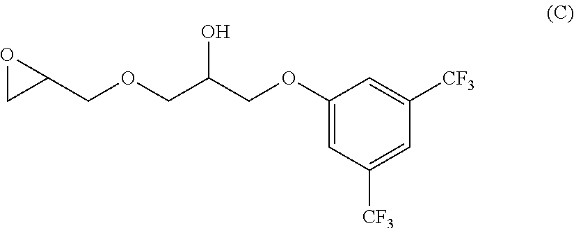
C(OCC(COC1=CC([CF3])=CC([CF3])=C1)O)C1OC1
